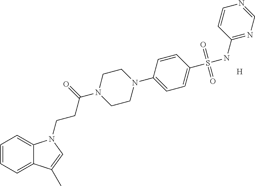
C1=CC=C2C(=C1)N(CCC(N1CCN(C3=CC=C(S(NC4=NC=NC=C4)(=O)=O)C=C3)CC1)=O)C=C2C.[H]
